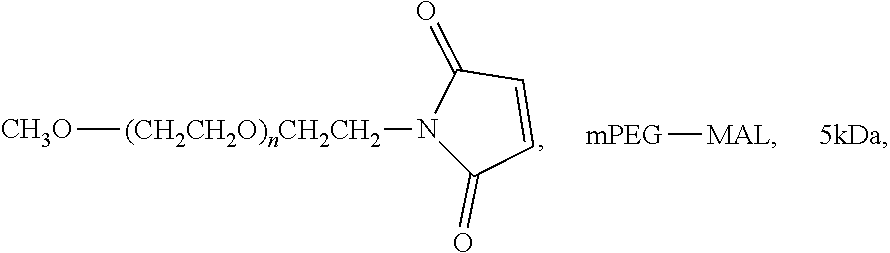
[CH3O][(CH2CH2O)nCH2CH2]N1C(=O)C=CC1=O.[mPEG][MAL].[5kDa]
